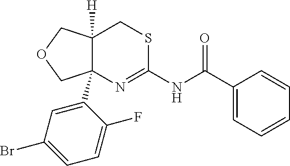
C12([H])C(C3=CC(Br)=CC=C3F)(N=C(NC(=O)C3=CC=CC=C3)SC1)COC2
